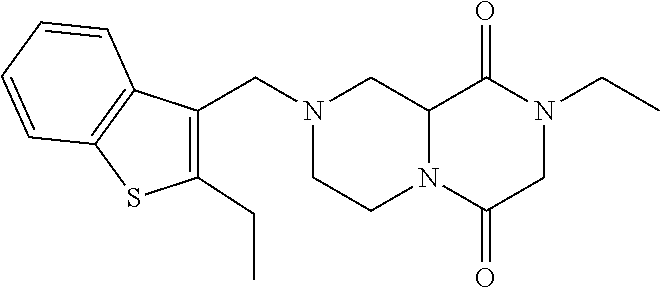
C12N(C(=O)CN(CC)C1=O)CCN(CC1=C(CC)SC3=C1C=CC=C3)C2
